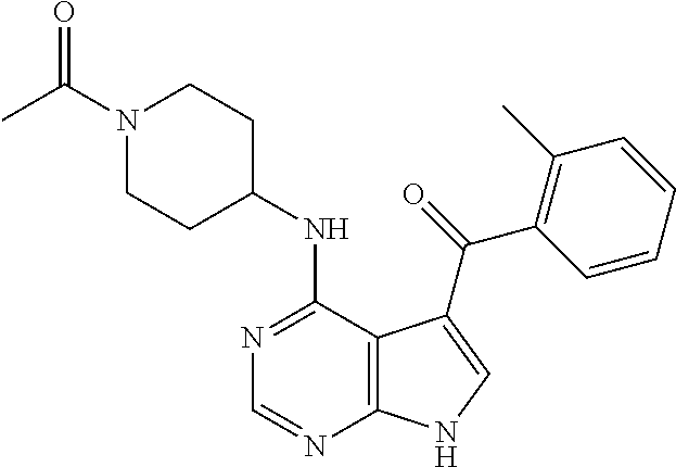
N1(C(C)=O)CCC(NC2=NC=NC3=C2C(C(=O)C2=C(C)C=CC=C2)=CN3)CC1
